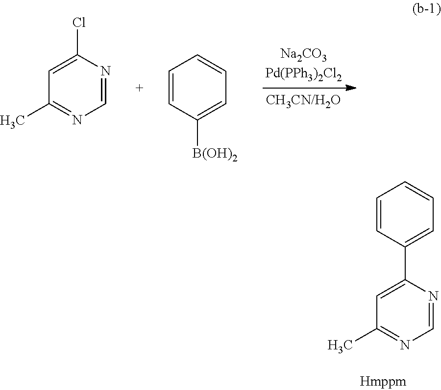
C1=NC(Cl)=CC(C)=N1.C1=CC([B(OH)2])=CC=C1.C1=NC(C2=CC=CC=C2)=CC(C)=N1
